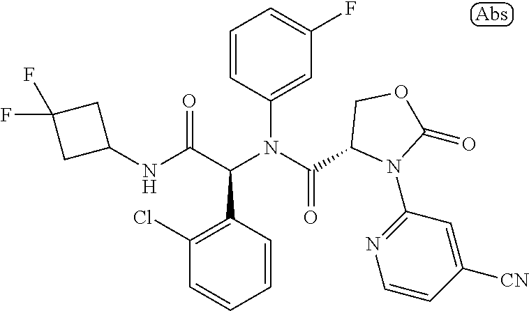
C1(NC(C(N(C(=O)C2N(C3=NC=CC([CN])=C3)C(=O)OC2)C2=CC(F)=CC=C2)C2=C(Cl)C=CC=C2)=O)CC(F)(F)C1
